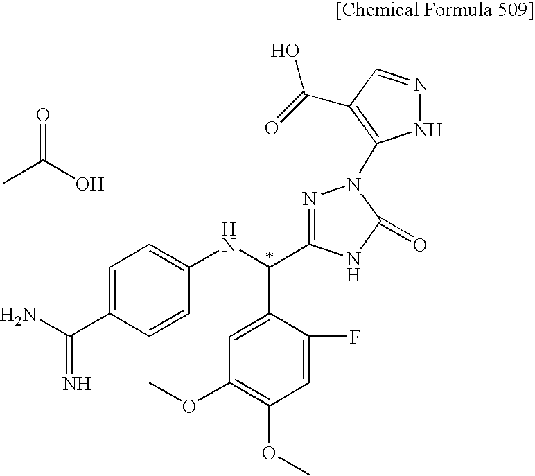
C1=C(C(N)=N)C=CC(NC(C2=CC(OC)=C(OC)C=C2F)C2=NN(C3=C(C(=O)O)C=NN3)C(=O)N2)=C1.C(C)(O)=O
